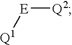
[E]([Q2])[Q1]
